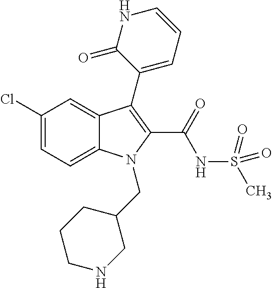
C1(Cl)=CC=C2C(=C1)C(C1=CC=CNC1=O)=C(C(=O)NS(C)(=O)=O)N2CC1CCCNC1
